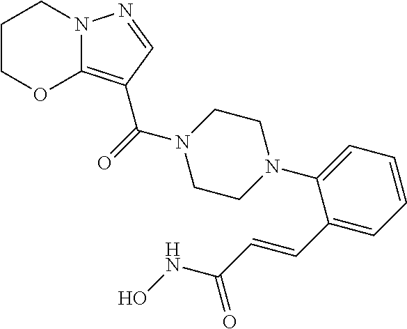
C1COC2=C(C(=O)N3CCN(C4=CC=CC=C4C=CC(NO)=O)CC3)C=NN2C1
